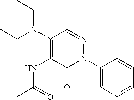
C1(N(CC)CC)=C(NC(C)=O)C(=O)N(C2=CC=CC=C2)N=C1
